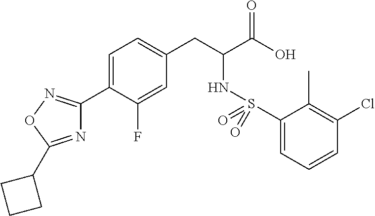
N1=C(C2CCC2)ON=C1C1=CC=C(CC(C(O)=O)NS(C2=CC=CC(Cl)=C2C)(=O)=O)C=C1F
